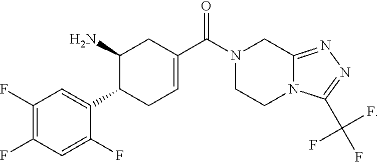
C1(F)=C(F)C=C(F)C(C2C(N)CC(C(N3CCN4C(=NN=C4C(F)(F)F)C3)=O)=CC2)=C1
